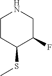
S(C1C(F)CNCC1)C
